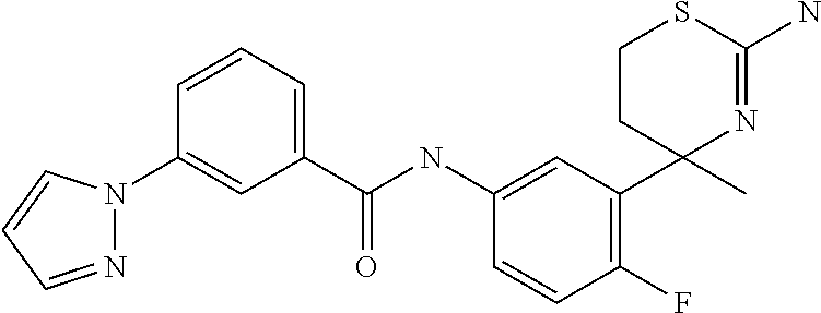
C(NC1=CC(C2(C)N=C(N)SCC2)=C(F)C=C1)(=O)C1=CC=CC(N2N=CC=C2)=C1
